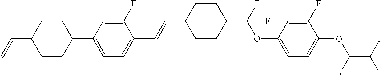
C1(C=CC2=CC=C(C3CCC(C=C)CC3)C=C2F)CCC(C(F)(OC2=CC=C(OC(=C(F)F)F)C(F)=C2)F)CC1
